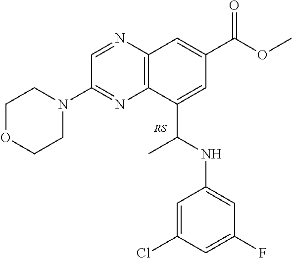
N1=CC(N2CCOCC2)=NC2=C1C=C(C(=O)OC)C=C2C(NC1=CC(F)=CC(Cl)=C1)C
